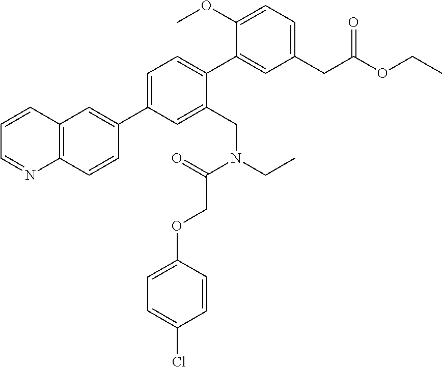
C1=C(C2=CC3=C(C=C2)N=CC=C3)C=C(CN(CC)C(=O)COC2=CC=C(Cl)C=C2)C(C2=CC(CC(OCC)=O)=CC=C2OC)=C1
